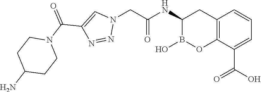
C12=C(C(C(O)=O)=CC=C1)OB(O)C(NC(=O)CN1C=C(C(N3CCC(N)CC3)=O)N=N1)C2
